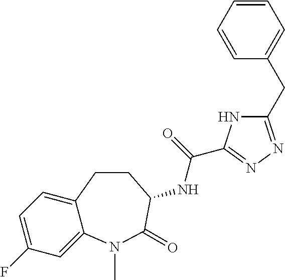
C1=C(F)C=C2C(=C1)CCC(NC(=O)C1=NN=C(CC3=CC=CC=C3)N1)C(=O)N2C
